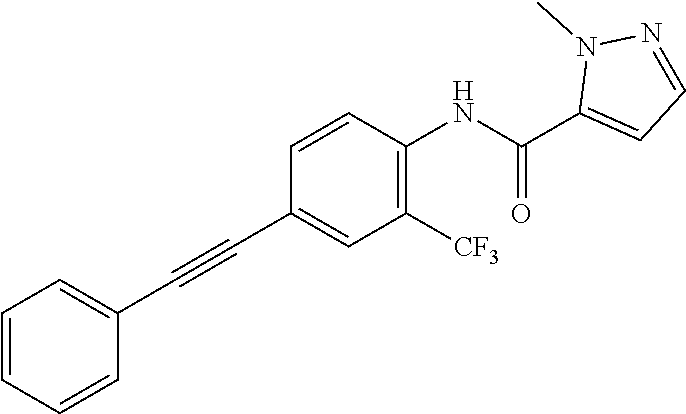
C1=CC=CC(C#CC2=CC([CF3])=C(NC(=O)C3=CC=NN3C)C=C2)=C1
